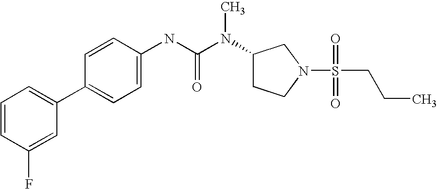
C1=CC(F)=CC(C2=CC=C(NC(N(C3CCN(S(=O)(=O)CCC)C3)C)=O)C=C2)=C1
